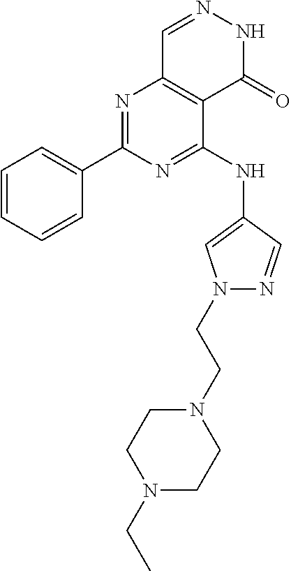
N1=C(NC2=CN(CCN3CCN(CC)CC3)N=C2)C2=C(N=C1C1=CC=CC=C1)C=NNC2=O
